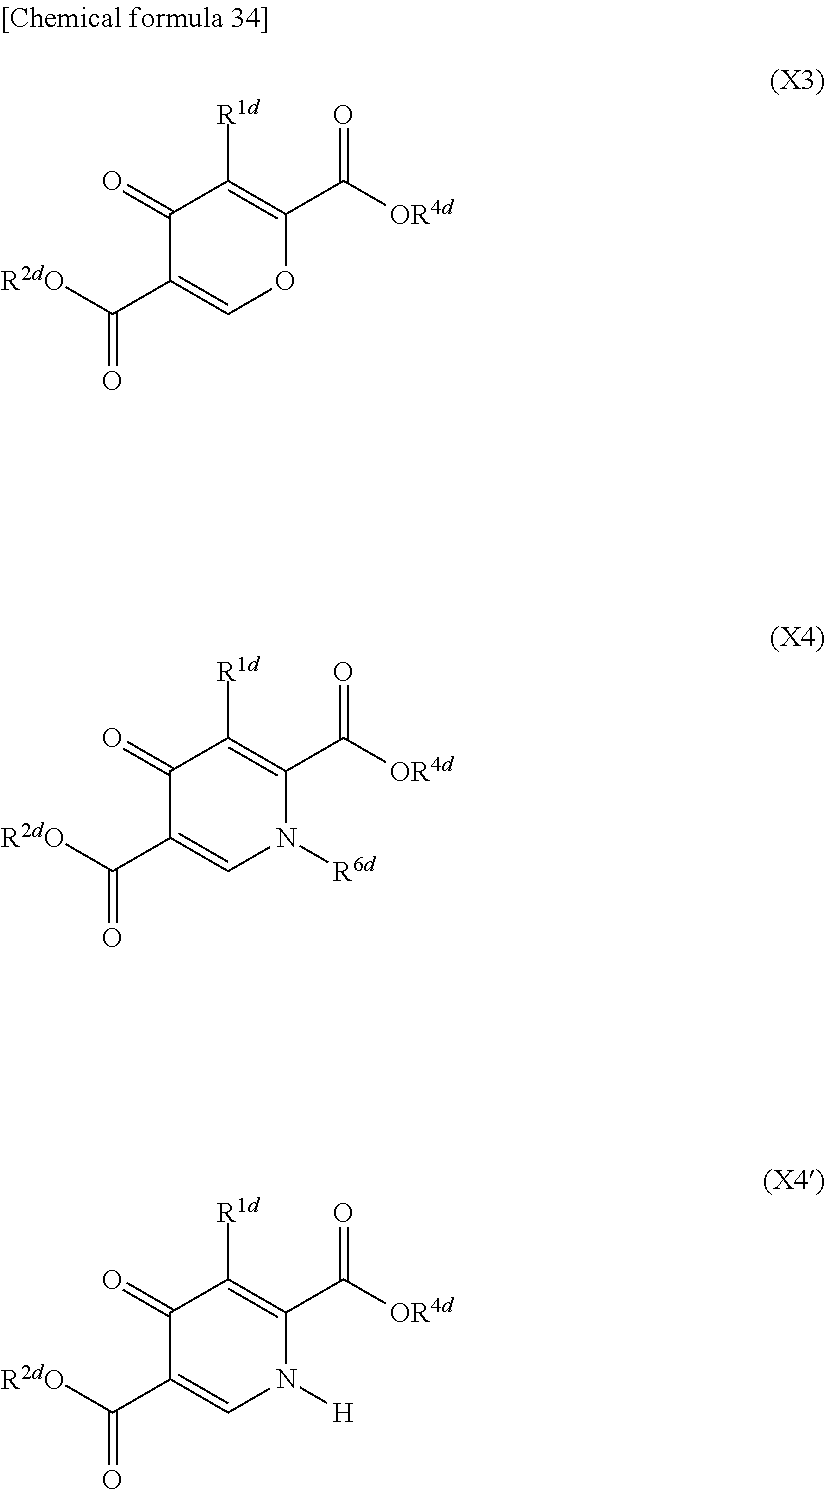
C1(=O)C(C([R2dO])=O)=COC(C([OR4d])=O)=C1[R1d].C1(=O)C(C([R2dO])=O)=CN([R6d])C(C([OR4d])=O)=C1[R1d].C1(=O)C(C([R2dO])=O)=CN([H])C(C([OR4d])=O)=C1[R1d]
